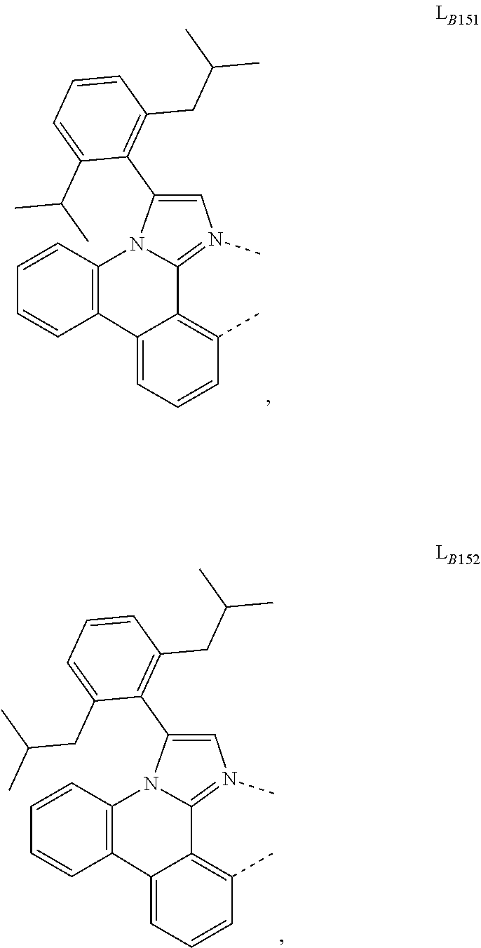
C1=C(C2=C(CC(C)C)C=CC=C2C(C)C)N2C(=N1C)C1=C(C)C=CC=C1C1=C2C=CC=C1.C1=C(C2=C(CC(C)C)C=CC=C2CC(C)C)N2C(=N1C)C1=C(C)C=CC=C1C1=C2C=CC=C1
